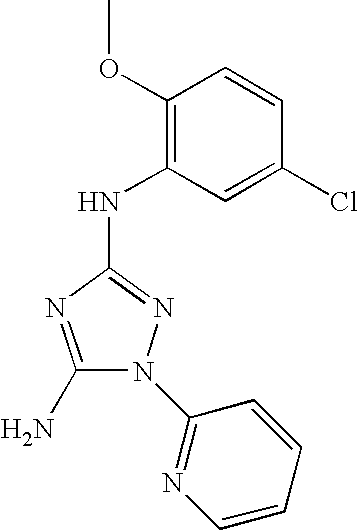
C1(N)=NC(NC2=C(OC)C=CC(Cl)=C2)=NN1C1=NC=CC=C1
